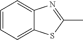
C1=CC=C2C(=C1)N=C(C)S2
